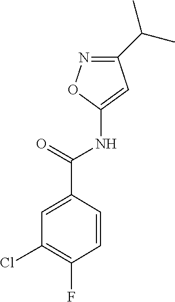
C1(C(NC2=CC(C(C)C)=NO2)=O)=CC(Cl)=C(F)C=C1
